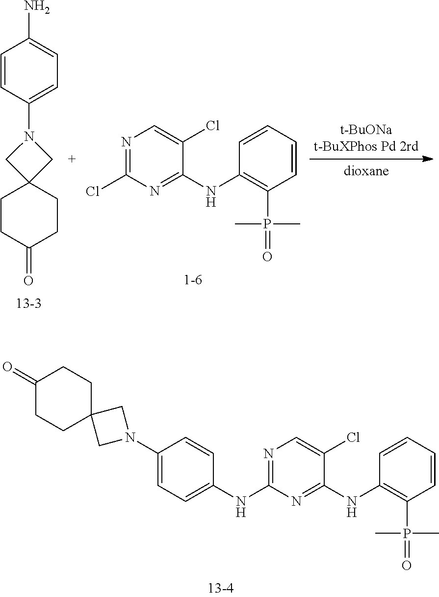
N1(C2=CC=C(N)C=C2)CC2(C1)CCC(=O)CC2.N1=C(Cl)N=C(NC2=C(P(=O)(C)C)C=CC=C2)C(Cl)=C1.N1=C(NC2=CC=C(N3CC4(C3)CCC(=O)CC4)C=C2)N=C(NC2=C(P(=O)(C)C)C=CC=C2)C(Cl)=C1
